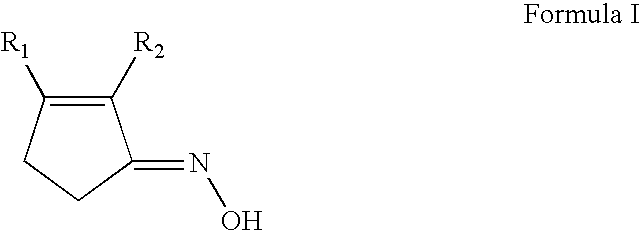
C1([R2])=C([R1])CCC1=NO
